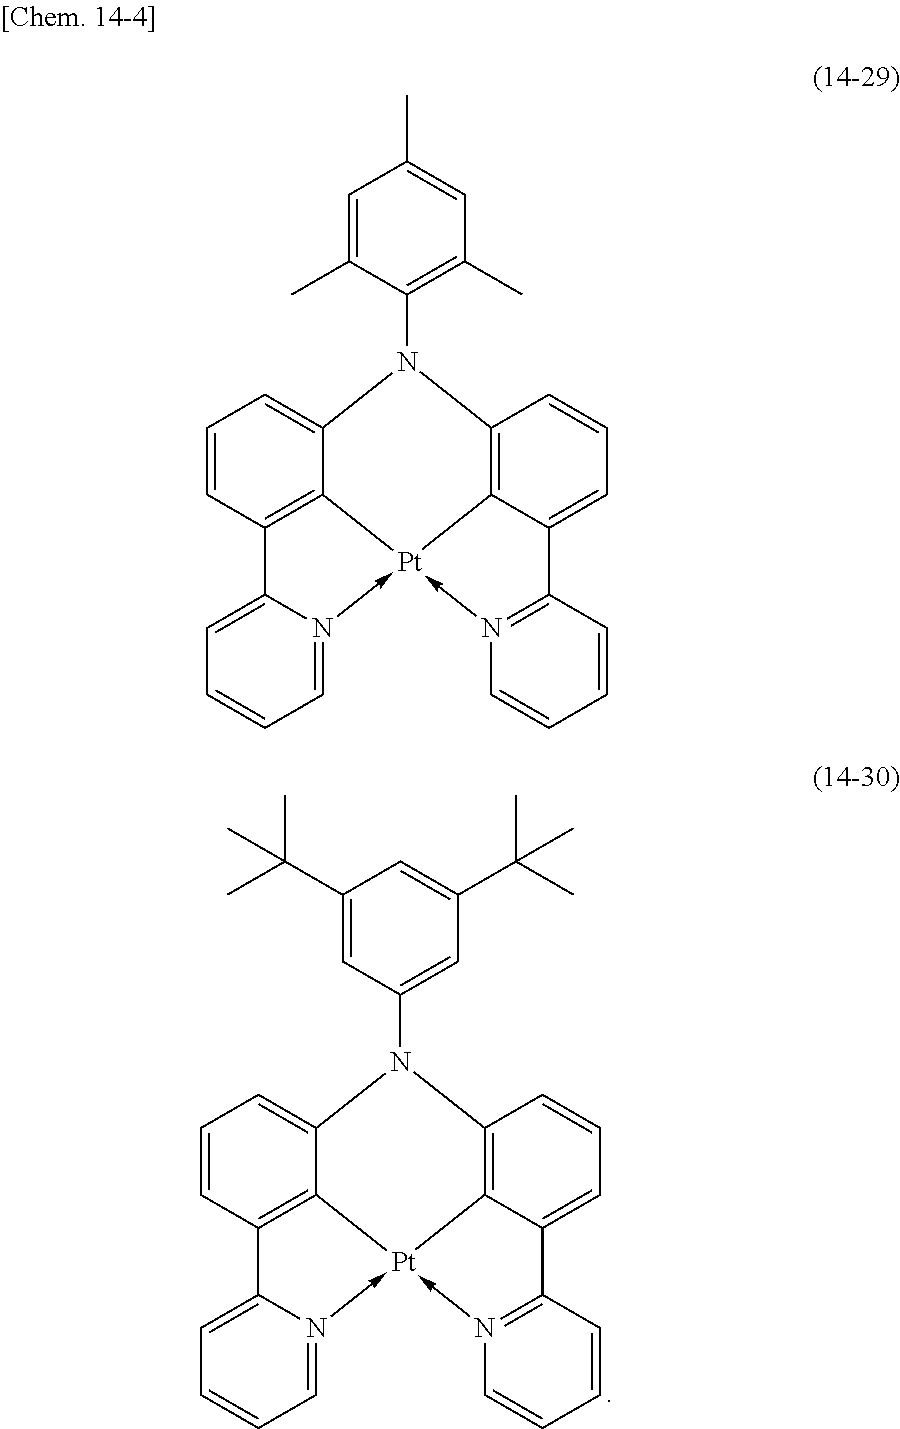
C1=CC2=C3[Pt]4(-N5=CC=CC=C25)-N2=C(C5=CC=CC(=C54)N(C4=CC(C(C)(C)C)=CC(C(C)(C)C)=C4)C3=C1)C=CC=C2.C1=CC2=C3[Pt]4(-N5=CC=CC=C25)-N2=C(C5=CC=CC(=C54)N(C4=C(C)C=C(C)C=C4C)C3=C1)C=CC=C2
